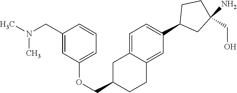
C1=C2C(=CC(C3CC(N)(CO)CC3)=C1)CCC(COC1=CC=CC(CN(C)C)=C1)C2
